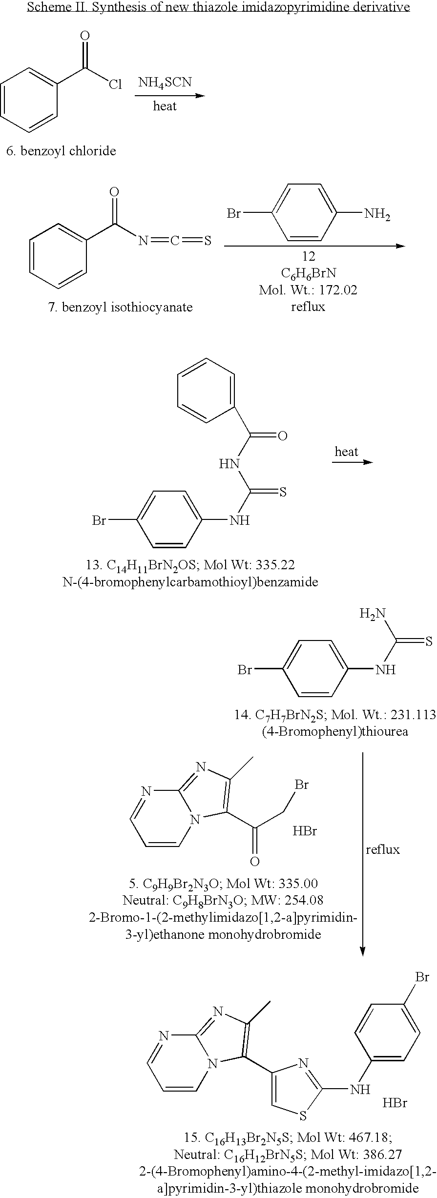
C1=CC=CC(C(Cl)=O)=C1.[NH4SCN].C1=C(Br)C=CC(N)=C1.C1=CC=CC(C(N=C=S)=O)=C1.C1=CC=CC(C(NC(NC2=CC=C(Br)C=C2)=S)=O)=C1.N1=CC=CN2C1=NC(C)=C2C(CBr)=O.Br.C1=C(Br)C=CC(NC(=S)N)=C1.N1=CC=CN2C1=NC(C)=C2C1=CSC(NC2=CC=C(Br)C=C2)=N1.Br
